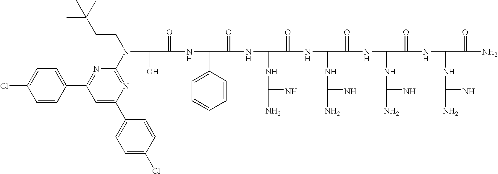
OC(C(=O)NC(C1=CC=CC=C1)C(=O)NC(NC(N)=N)C(=O)NC(NC(N)=N)C(=O)NC(NC(N)=N)C(=O)NC(NC(N)=N)C(=O)N)N(CCC(C)(C)C)C1=NC(C2=CC=C(Cl)C=C2)=CC(C2=CC=C(Cl)C=C2)=N1
